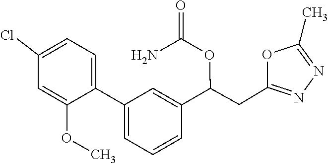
COC1=CC(Cl)=CC=C1C1=CC=CC(C(OC(=O)N)CC2=NN=C(C)O2)=C1
